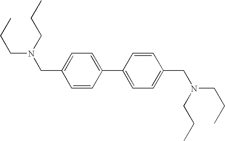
C1=CC(C2=CC=C(CN(CCC)CCC)C=C2)=CC=C1CN(CCC)CCC
